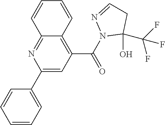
C1(C2=CC=CC=C2)=CC(C(N2C(C(F)(F)F)(O)CC=N2)=O)=C2C(=N1)C=CC=C2
